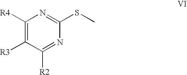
C1([R4])=C([R3])C([R2])=NC(SC)=N1
